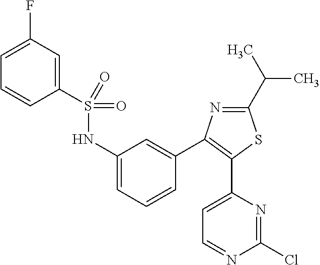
C1(S(NC2=CC=CC(C3=C(C4=CC=NC(Cl)=N4)SC(C(C)C)=N3)=C2)(=O)=O)=CC(F)=CC=C1
